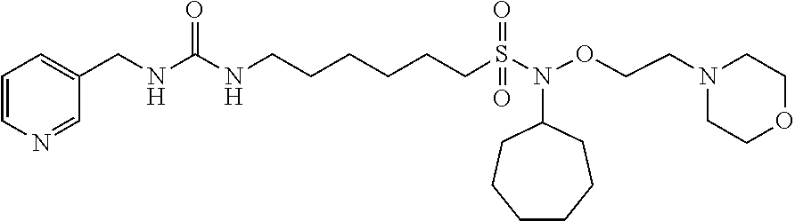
C1=CN=CC(CNC(NCCCCCCS(N(OCCN2CCOCC2)C2CCCCCC2)(=O)=O)=O)=C1
